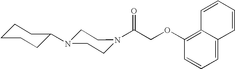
C(COC1=C2C(=CC=C1)C=CC=C2)(=O)N1CCN(C2CCCCC2)CC1
